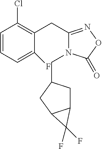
C1=CC=C(F)C(CC2=NOC(=O)N2CC2CC3C(C2)C3(F)F)=C1Cl
